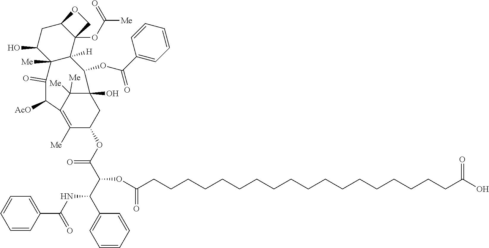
C(=O)(CCCCCCCCCCCCCCCCCCC(O)=O)OC(C(NC(C1=CC=CC=C1)=O)C1=CC=CC=C1)C(=O)OC1C([Me])=C2C([Me])([Me])C(O)(C1)C(OC(C1=CC=CC=C1)=O)C1([H])C([Me])(C(O)CC3C1(OC([Me])=O)CO3)C(=O)C2[AcO]
